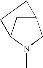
C12CC(N(C)C1)CC2
